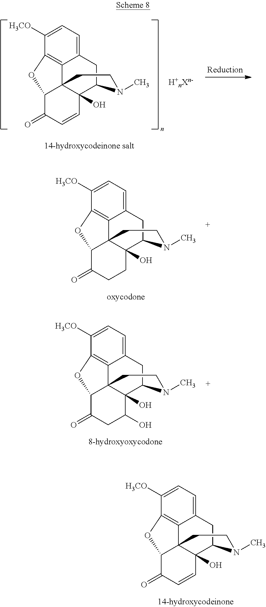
C12=C3C(=CC=C1[H3CO])CC1C4(O)C3(C(C(=O)C=C4)O2)CCN1C.[H+nXn-].C12=C3C(=CC=C1[H3CO])CC1C4(O)C3(C(C(=O)CC4)O2)CCN1C.C12=C3C(=CC=C1[H3CO])CC1C4(O)C3(C(C(=O)CC4O)O2)CCN1C.C12=C3C(=CC=C1[H3CO])CC1C4(O)C3(C(C(=O)C=C4)O2)CCN1C
